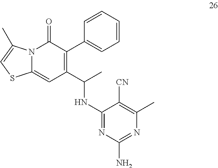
C1(C(C)NC2=NC(N)=NC(C)=C2[CN])=C(C2=CC=CC=C2)C(=O)N2C(=C1)SC=C2C
